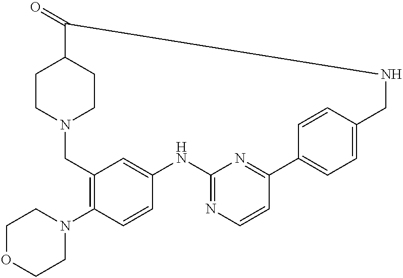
C1OCCN(C2=C3C=C(C=C2)NC2=NC=CC(=N2)C2=CC=C(C=C2)CNC(=O)C2CCN(C3)CC2)C1
